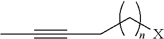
CC#CCC[X]
